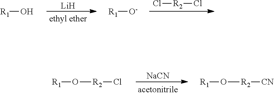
[R1]O.[Li].[R1][O-].Cl[R2]Cl.[R1]O[R2]Cl.[NaCN].[R1]O[R2][CN]
